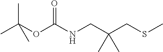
CC(OC(NCC(CSC)(C)C)=O)(C)C
